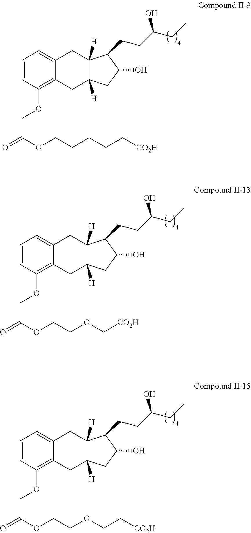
C1=CC(OCC(=O)OCCCCC[CO2H])=C2C(=C1)CC1([H])C([H])(C2)CC(O)C1CCC(CC)O.C1=CC(OCC(=O)OCCOC[CO2H])=C2C(=C1)CC1([H])C([H])(C2)CC(O)C1CCC(CC)O.C1=CC(OCC(=O)OCCOCC[CO2H])=C2C(=C1)CC1([H])C([H])(C2)CC(O)C1CCC(CC)O
